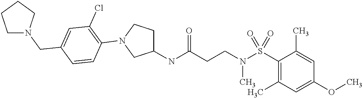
N(C(CCN(S(C1=C(C)C=C(OC)C=C1C)(=O)=O)C)=O)C1CCN(C2=C(Cl)C=C(CN3CCCC3)C=C2)C1
